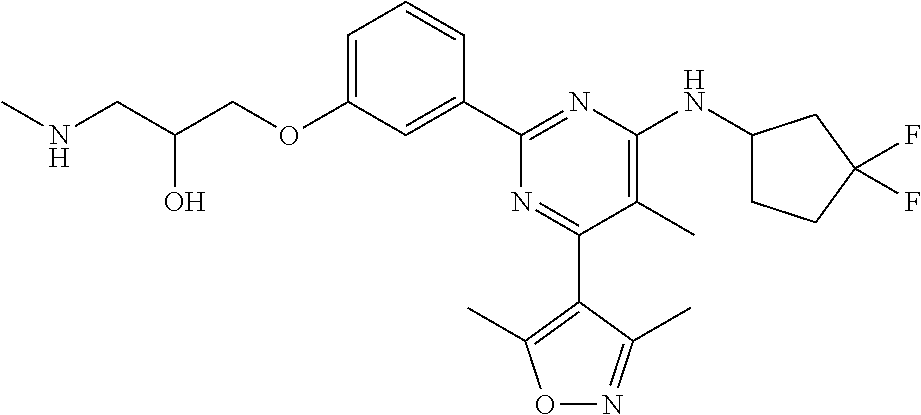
C1=C(OCC(CNC)O)C=C(C2=NC(NC3CCC(F)(F)C3)=C(C)C(C3=C(C)ON=C3C)=N2)C=C1
